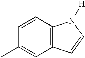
C12=C(C=CC(C)=C1)N([H])C=C2
